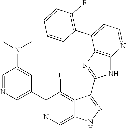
C1=NC=C(C2=NC=C3C(=C2F)C(C2=NC4=C(N2)N=CC=C4C2=C(F)C=CC=C2)=NN3)C=C1N(C)C
